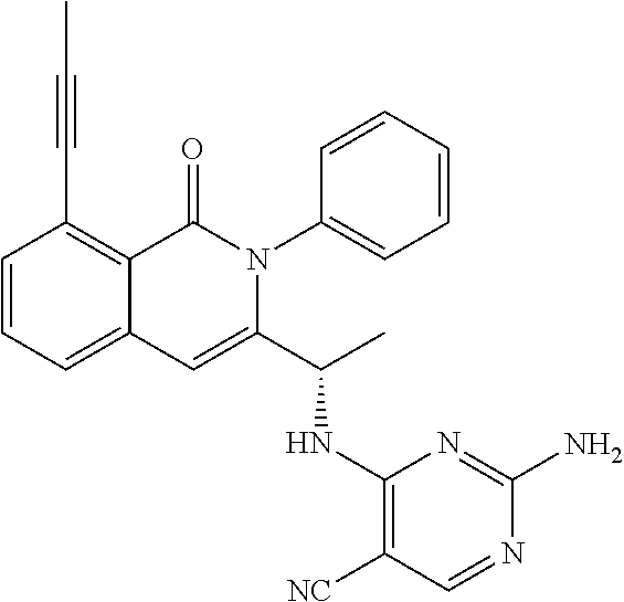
C1(C#CC)=C2C(=CC=C1)C=C(C(C)NC1=C([NC])C=NC(N)=N1)N(C1=CC=CC=C1)C2=O
